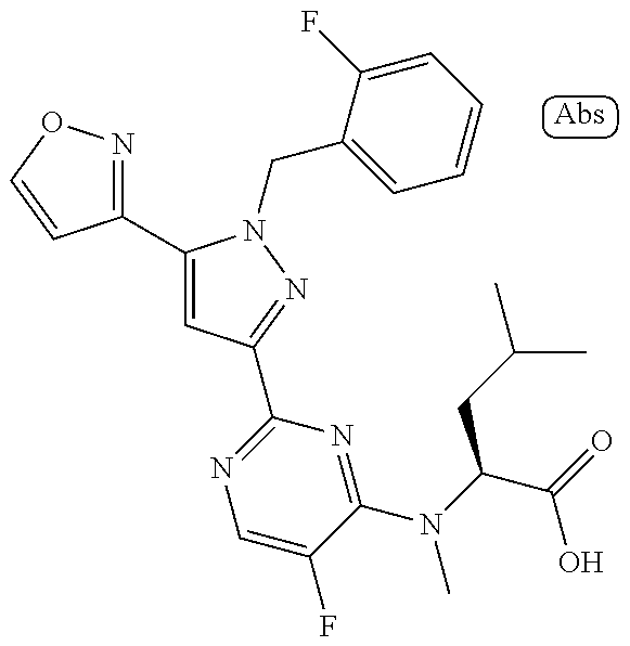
C1(C2=CC(C3=NC=C(F)C(N(C(CC(C)C)C(=O)O)C)=N3)=NN2CC2=CC=CC=C2F)=NOC=C1
